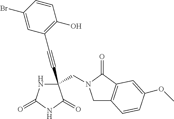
C(#CC1(CN2CC3=C(C2=O)C=C(OC)C=C3)NC(=O)NC1=O)C1=C(O)C=CC(Br)=C1
